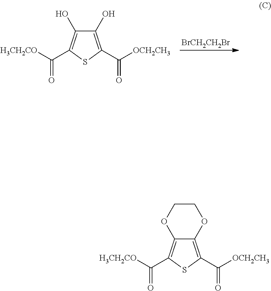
C1(O)=C(C([OCH2CH3])=O)SC(C([H3CH2CO])=O)=C1O.[BrCH2CH2Br].C12=C(C([OCH2CH3])=O)SC(C([H3CH2CO])=O)=C1OCCO2
